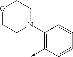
C1(N2CCOCC2)=C(->C)C=CC=C1
